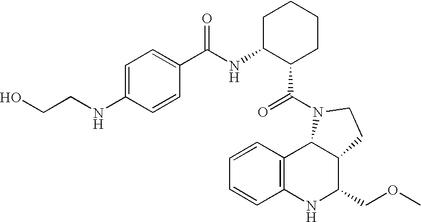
C1=CC2=C(C=C1)NC(COC)C1C2N(C(=O)C2CCCCC2NC(=O)C2=CC=C(NCCO)C=C2)CC1
